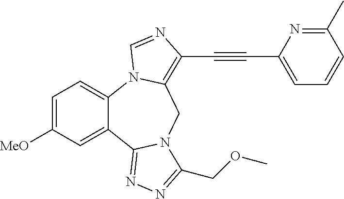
C1=C([MeO])C=C2C(=C1)N1C(=C(C#CC3=CC=CC(C)=N3)N=C1)CN1C2=NN=C1COC
